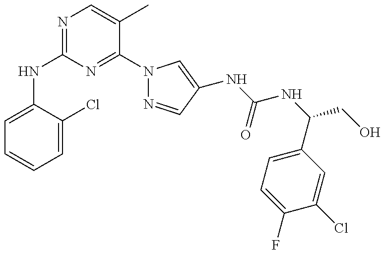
C1(NC2=NC=C(C)C(N3N=CC(NC(=O)NC(C4=CC=C(F)C(Cl)=C4)CO)=C3)=N2)=CC=CC=C1Cl
